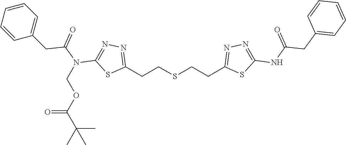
C1(CCSCCC2=NN=C(NC(CC3=CC=CC=C3)=O)S2)=NN=C(N(C(CC2=CC=CC=C2)=O)COC(C(C)(C)C)=O)S1
